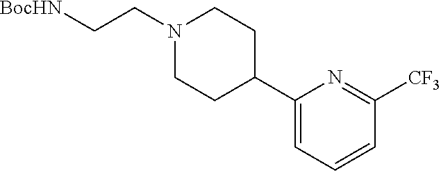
C1(C2CCN(CC[BocHN])CC2)=CC=CC([CF3])=N1
